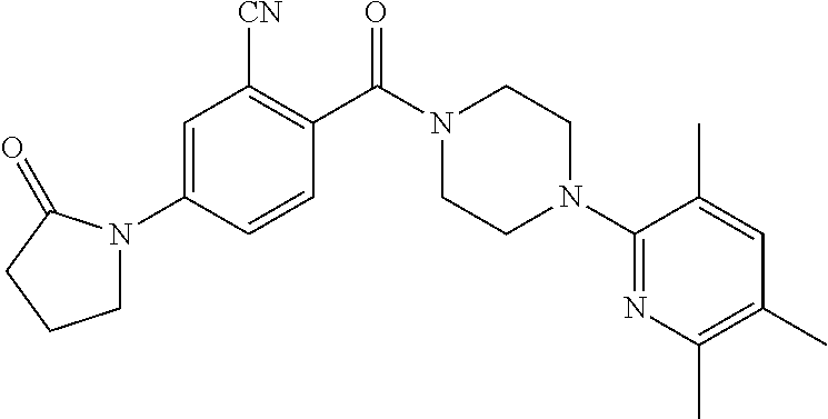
C1=C(N2CCCC2=O)C=CC(C(N2CCN(C3=NC(C)=C(C)C=C3C)CC2)=O)=C1[CN]
